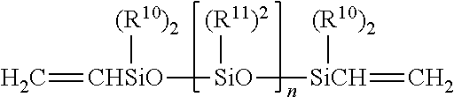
C=[CHSiO]([SiO]([(R11)2])[SiCH]([(R10)2])=C)[(R10)2]
